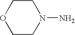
C1CN(N)CCO1
